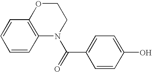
C1OC2=C(N(C(=O)C3=CC=C(O)C=C3)C1)C=CC=C2
